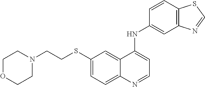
C1(SCCN2CCOCC2)=CC=C2C(=C1)C(NC1=CC3=C(C=C1)SC=N3)=CC=N2
